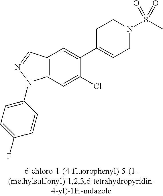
C12=C(C=C(Cl)C(C3=CCN(S(C)(=O)=O)CC3)=C1)N(C1=CC=C(F)C=C1)N=C2
